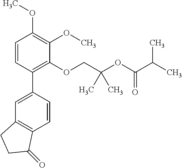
C1=CC(C2=CC3=C(C=C2)C(=O)CC3)=C(OCC(OC(C(C)C)=O)(C)C)C(OC)=C1OC
